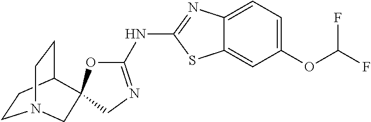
C1=C(OC(F)F)C=C2C(=C1)N=C(NC1=NCC3(O1)C1CCN(CC1)C3)S2
